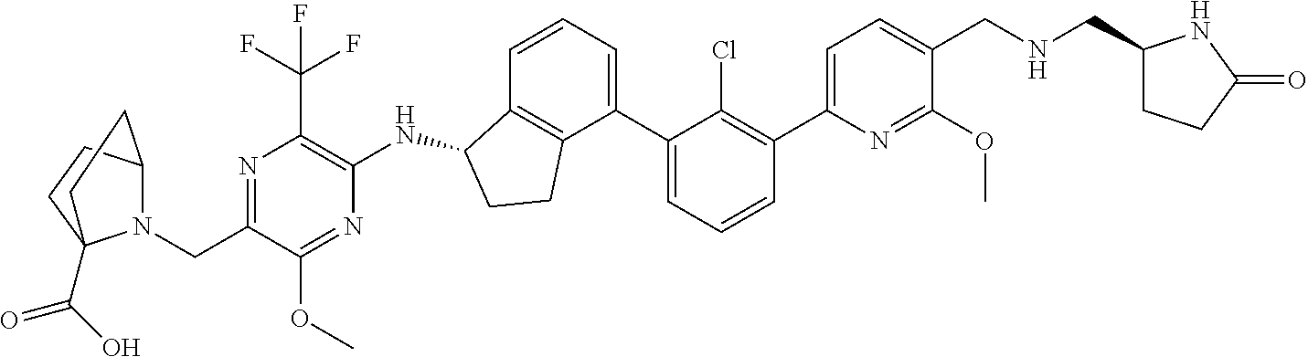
C(C1=NC(C(F)(F)F)=C(NC2C3=C(CC2)C(C2=CC=CC(C4=CC=C(CNCC5CCC(=O)N5)C(OC)=N4)=C2Cl)=CC=C3)N=C1OC)N1C2CCC1(C(=O)O)CC2
